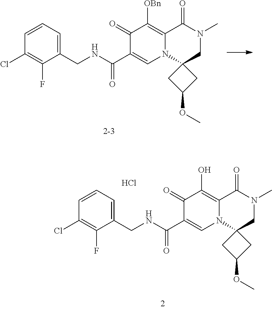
C1=CC=C(CNC(C2=CN3C(=C([OBn])C2=O)C(=O)N(C)CC32CC(OC)C2)=O)C(F)=C1Cl.C1=CC=C(CNC(C2=CN3C(=C(O)C2=O)C(=O)N(C)CC32CC(OC)C2)=O)C(F)=C1Cl.Cl
